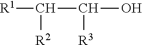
[R1]C(C(O)[R3])[R2]
